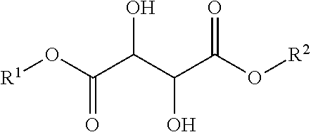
[R1]OC(C(C(C(O[R2])=O)O)O)=O
